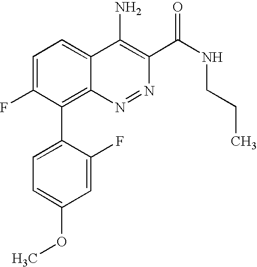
C1=C(C2=C3C(=CC=C2F)C(N)=C(C(NCCC)=O)N=N3)C(F)=CC(OC)=C1
